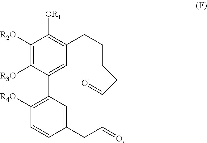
C1([R2O])=C([R3O])C(C2=C([R4O])C=CC(CC=O)=C2)=CC(CCCCC=O)=C1[OR1]
